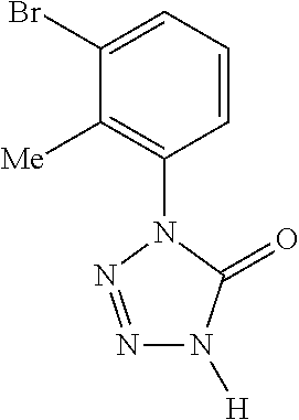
C1(Br)=CC=CC(N2N=NN([H])C2=O)=C1[Me]
